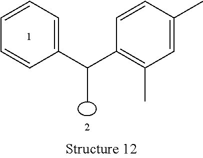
C1=C(C(C2=C(C)C=C(C)C=C2)C)C=CC=C1
